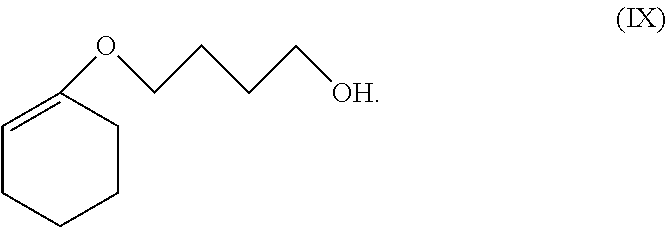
C1=C(OCCCC[OH])CCCC1
